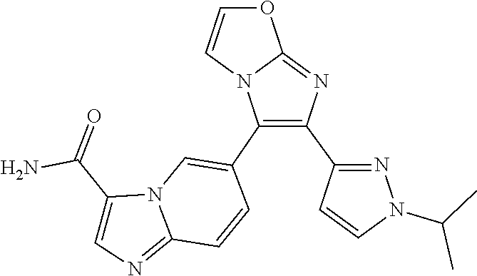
C12=NC(C3=NN(C(C)C)C=C3)=C(C3=CN4C(=NC=C4C(=O)N)C=C3)N1C=CO2
